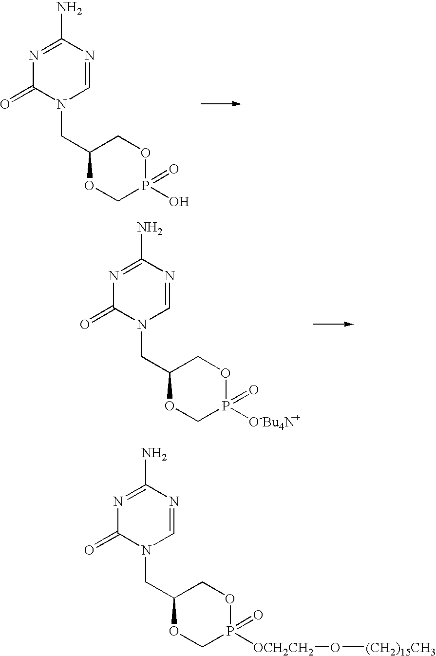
N1=C(N)N=CN(CC2OCP(O)(=O)OC2)C1=O.N1=C(N)N=CN(CC2OCP([O-Bu4N+])(=O)OC2)C1=O.N1=C(N)N=CN(CC2OCP([OCH2CH2]O[(CH2)15CH3])(=O)OC2)C1=O
